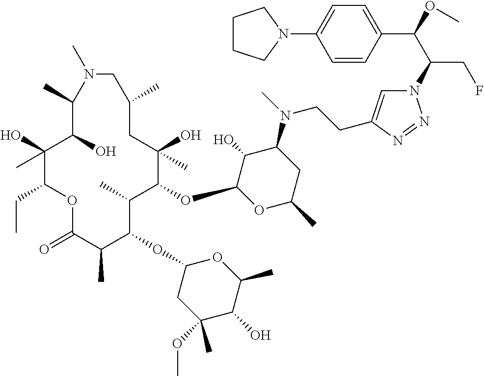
C1(O)(C)C(CC)OC(=O)C(C)C(OC2CC(OC)(C)C(O)C(C)O2)C(C)C(OC2OC(C)CC(N(C)CCC3=CN(C(C(OC)C4=CC=C(N5CCCC5)C=C4)CF)N=N3)C2O)C(O)(C)CC(C)CN(C)C(C)C1O
